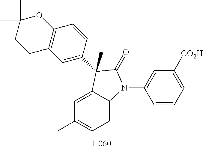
C1=C2C(=CC=C1C)N(C1=CC([CO2H])=CC=C1)C(=O)C2(C)C1=CC2=C(C=C1)OC(C)(C)CC2
